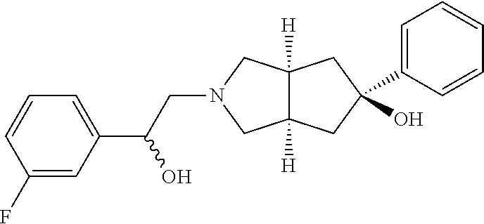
C12([H])C([H])(CC(O)(C3=CC=CC=C3)C1)CN(CC(C1=CC=CC(F)=C1)O)C2
